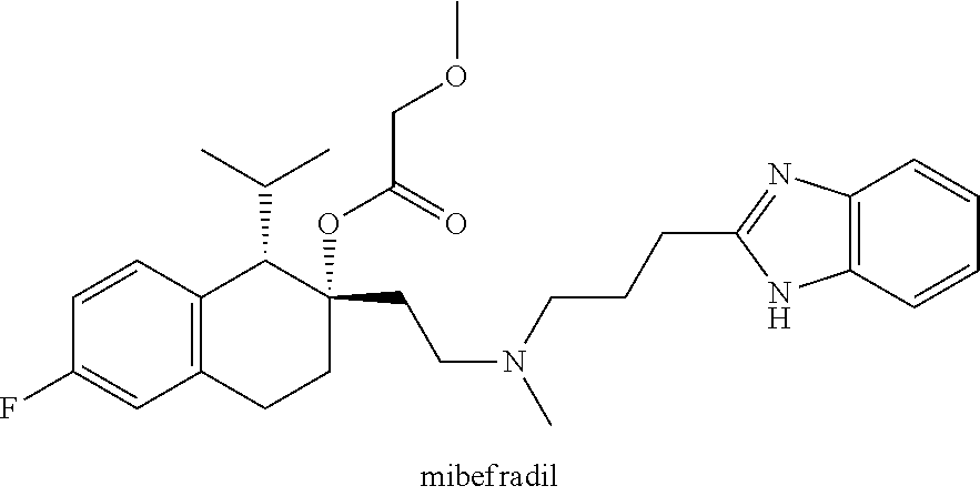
C1=CC2=C(C=C1F)CCC(OC(=O)COC)(CCN(C)CCCC1=NC3=C(N1)C=CC=C3)C2C(C)C
